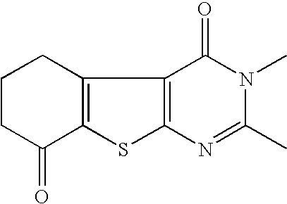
C12=C(C3=C(S1)N=C(C)N(C)C3=O)CCCC2=O
